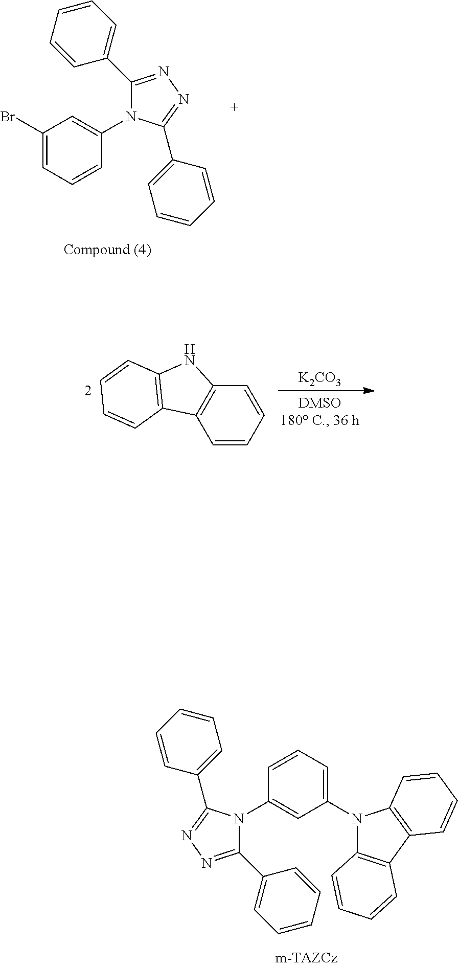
C1(Br)=CC=CC(N2C(C3=CC=CC=C3)=NN=C2C2=CC=CC=C2)=C1.[K2CO3].C1=CC=CC2=C1C1=C(N2)C=CC=C1.C1(N2C3=C(C4=C2C=CC=C4)C=CC=C3)=CC=CC(N2C(C3=CC=CC=C3)=NN=C2C2=CC=CC=C2)=C1
